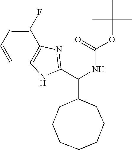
C1(C(NC(OC(C)(C)C)=O)C2CCCCCCC2)=NC2=C(C=CC=C2F)N1
